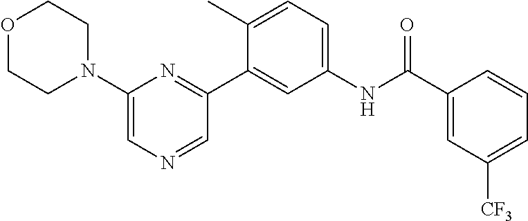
O1CCN(C2=CN=CC(C3=CC(NC(C4=CC([CF3])=CC=C4)=O)=CC=C3C)=N2)CC1
